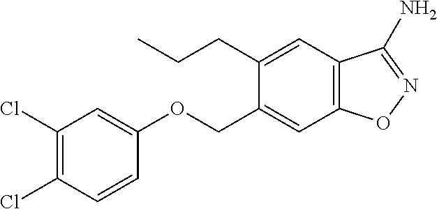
C1(Cl)=C(Cl)C=CC(OCC2=CC3=C(C=C2CCC)C(N)=NO3)=C1
